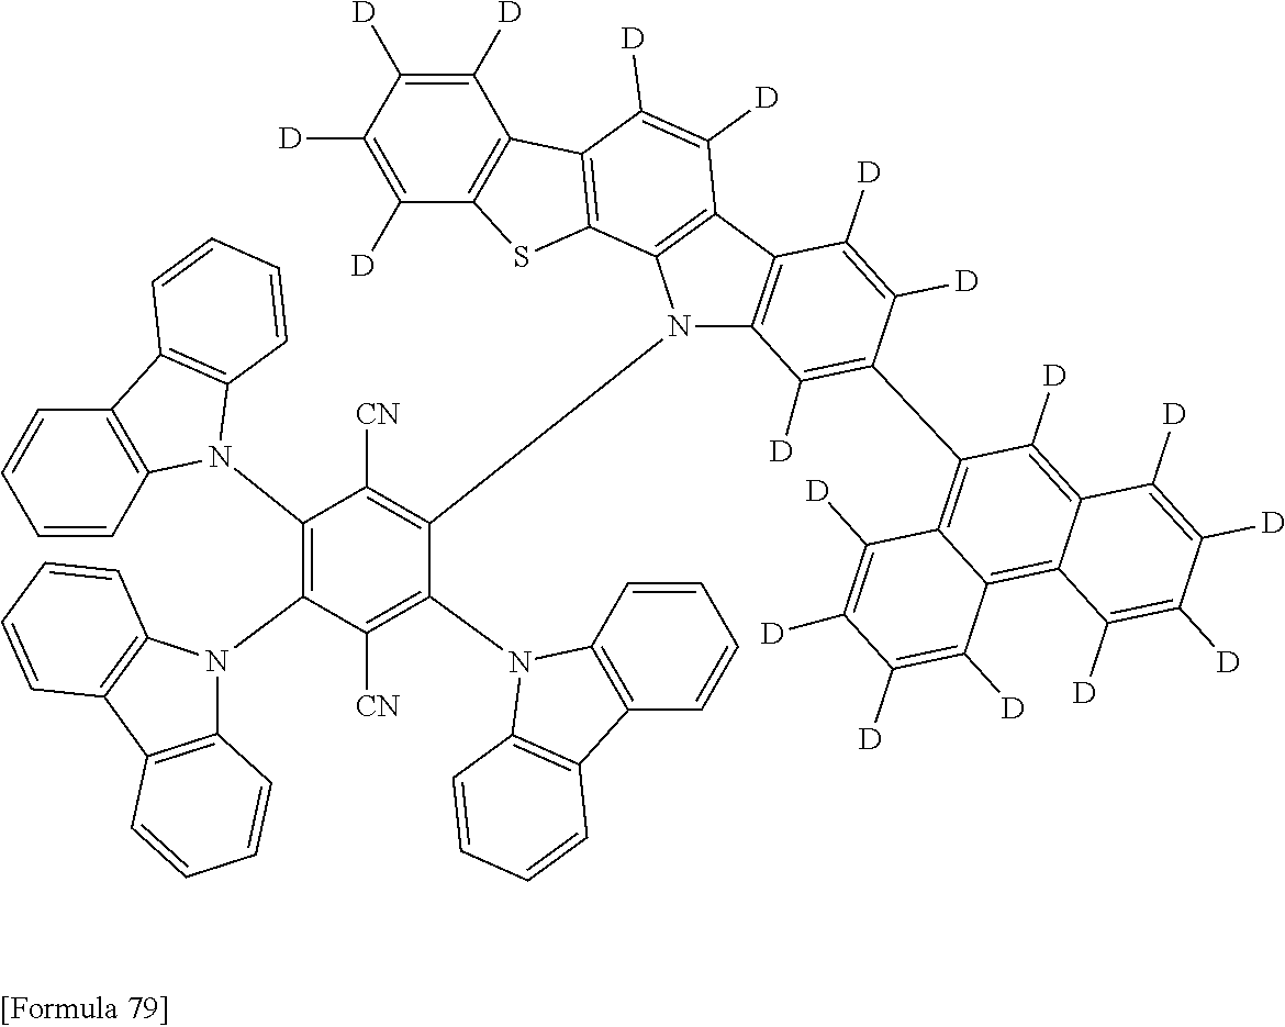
C1=CC=CC2=C1N(C1=C(N3C4=C(C=CC=C4)C4=C3C=CC=C4)C([CN])=C(N3C4=C(C=CC=C4)C4=C3C=CC=C4)C(N3C4=C(C([D])=C([D])C(C5=C6C(=C7C(=C5[D])C([D])=C([D])C([D])=C7[D])C([D])=C([D])C([D])=C6[D])=C4[D])C4=C3C3=C(C([D])=C4[D])C4=C(S3)C([D])=C([D])C([D])=C4[D])=C1[CN])C1=C2C=CC=C1
